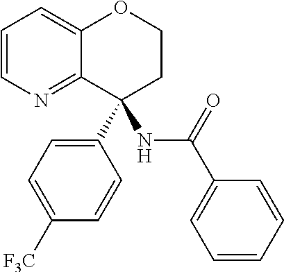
C1=CN=C2C(=C1)OCCC2(NC(C1=CC=CC=C1)=O)C1=CC=C([F3C])C=C1
